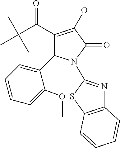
C1(C(C(C)(C)C)=O)=C(O)C(=O)N(C2=NC3=C(S2)C=CC=C3)C1C1=CC=CC=C1OC
